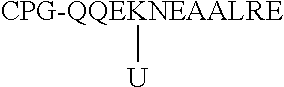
[CPG-QQEKNEAALRE][U]
